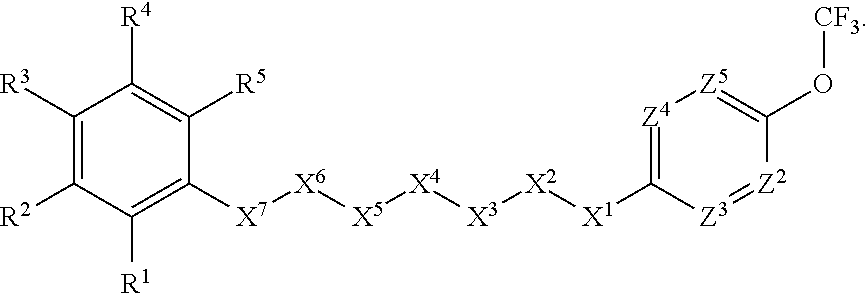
C1([R3])=C([R2])C([R1])=C([X7][X6][X5][X4][X3][X2][X1]C2=[Z4][Z5]=C(O[CF3])[Z2]=[Z3]2)C([R5])=C1[R4]
